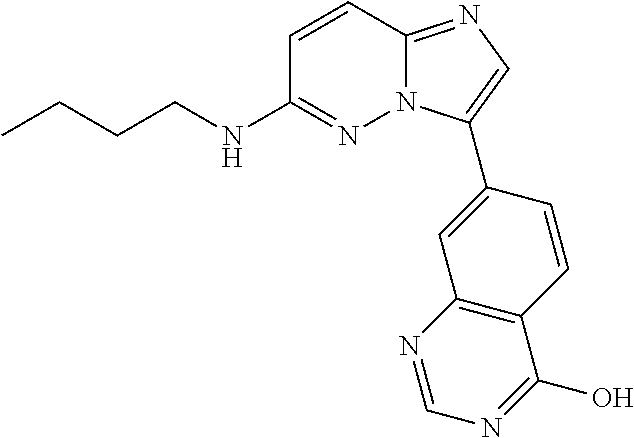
C1=CC2=NC=C(C3=CC4=C(C(O)=NC=N4)C=C3)N2N=C1NCCCC
